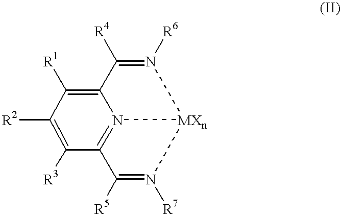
[R2]C1=C([R3])C2=N3C(=C1[R1])C([R4])=N([R6])[MXn]3N([R7])=C2[R5]
